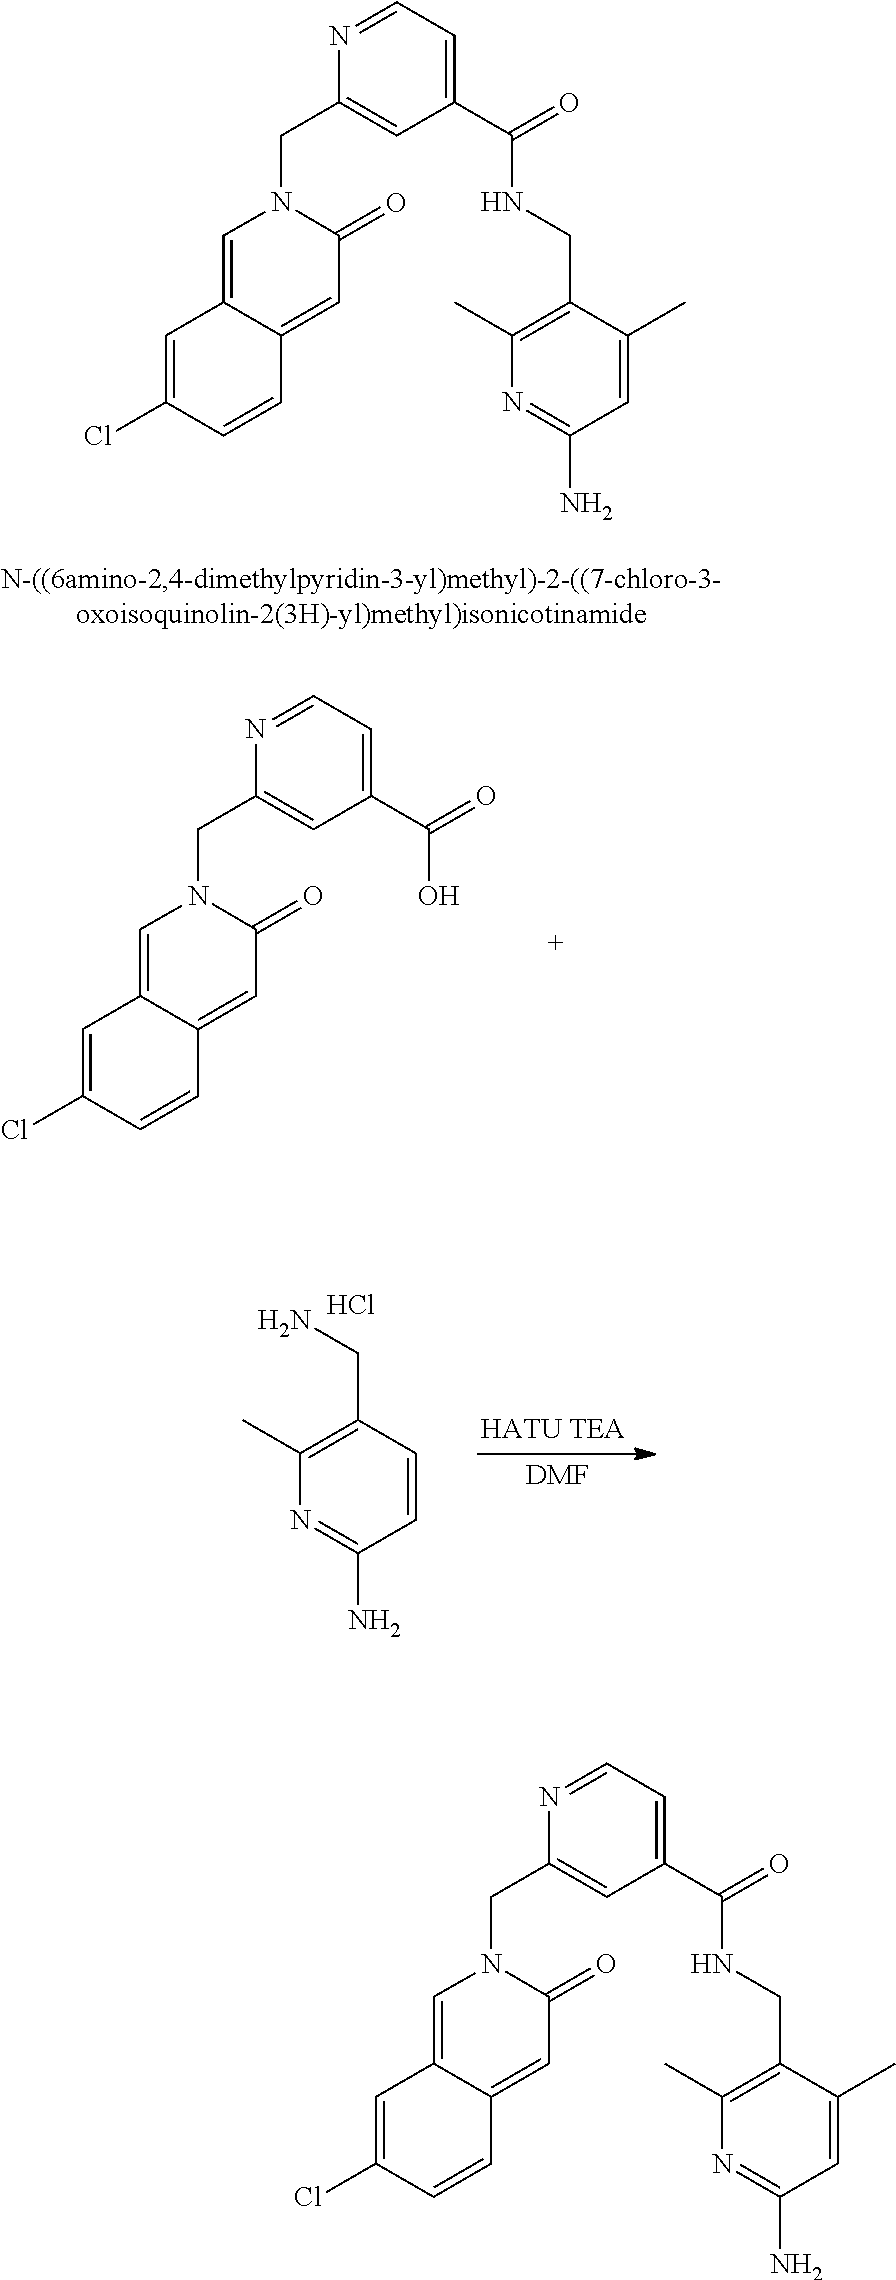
C1(CN2C=C3C(=CC2=O)C=CC(Cl)=C3)=CC(C(=O)NCC2=C(C)N=C(N)C=C2C)=CC=N1.C1(CN2C=C3C(=CC2=O)C=CC(Cl)=C3)=CC(C(=O)O)=CC=N1.N1=C(N)C=CC(CN)=C1C.Cl.[DMF].C1(CN2C=C3C(=CC2=O)C=CC(Cl)=C3)=CC(C(=O)NCC2=C(C)N=C(N)C=C2C)=CC=N1
